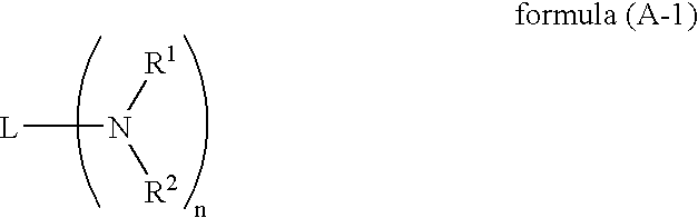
[L]N([R1])[R2]
